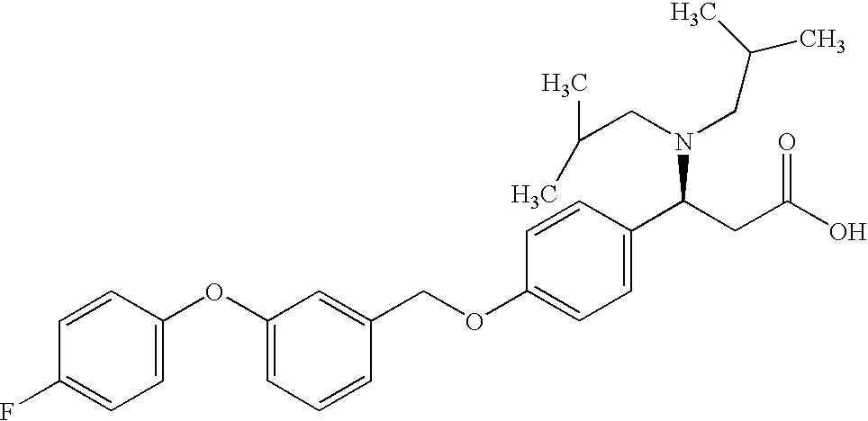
C1=CC(OC2=CC=CC(COC3=CC=C(C(CC(O)=O)N(CC(C)C)CC(C)C)C=C3)=C2)=CC=C1F
